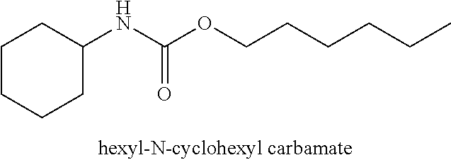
C1CCCC(NC(OCCCCCC)=O)C1
